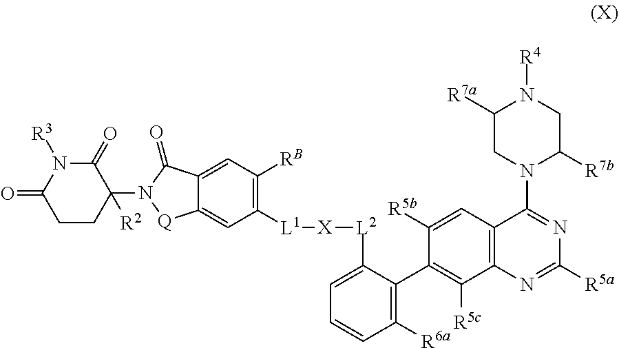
C1([R5b])=CC2=C(C([R5c])=C1C1=C([R6a])C=CC=C1[L2][X][L1]C1=C([RB])C=C3C(=C1)[Q]N(C1([R2])C(=O)N([R3])C(=O)CC1)C3=O)N=C([R5a])N=C2N1C([R7b])CN([R4])C([R7a])C1
